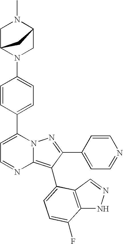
C1(C2=CC=C(N3CC4N(C)CC3C4)C=C2)=CC=NC2=C(C3=CC=C(F)C4=C3C=NN4)C(C3=CC=NC=C3)=NN12
